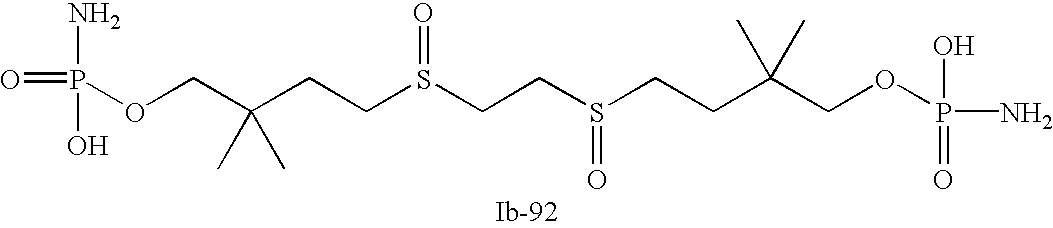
S(=O)(CCC(COP(=O)(N)O)(C)C)CCS(=O)CCC(COP(N)(=O)O)(C)C
